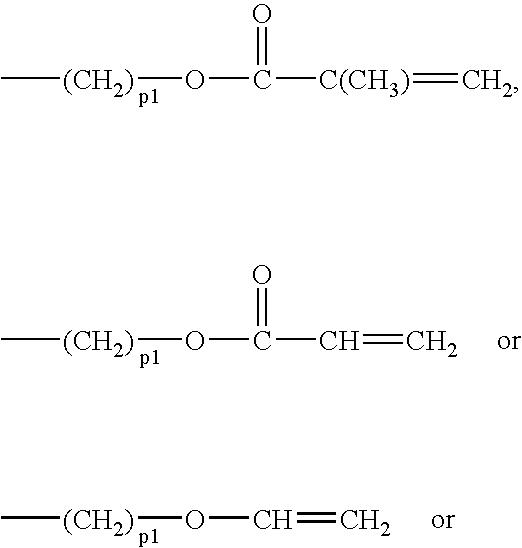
C[(CH2)]OC(=O)[C(CH3)]=C.C[(CH2)]OC(=O)C=C.C[(CH2)]OC=C
